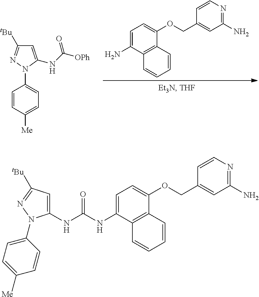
C12=C(C(NC(NC3=CC([tBu])=NN3C3=CC=C([Me])C=C3)=O)=CC=C1OCC1=CC(N)=NC=C1)C=CC=C2.C12=C(C(N)=CC=C1OCC1=CC(N)=NC=C1)C=CC=C2.C1=C(NC([OPh])=O)N(C2=CC=C([Me])C=C2)N=C1[tBu]
